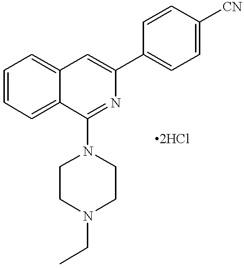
C1=CC=C2C(=C1)C(N1CCN(CC)CC1)=NC(C1=CC=C([CN])C=C1)=C2
